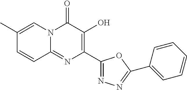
N12C(=NC(C3=NN=C(C4=CC=CC=C4)O3)=C(O)C1=O)C=CC(C)=C2
